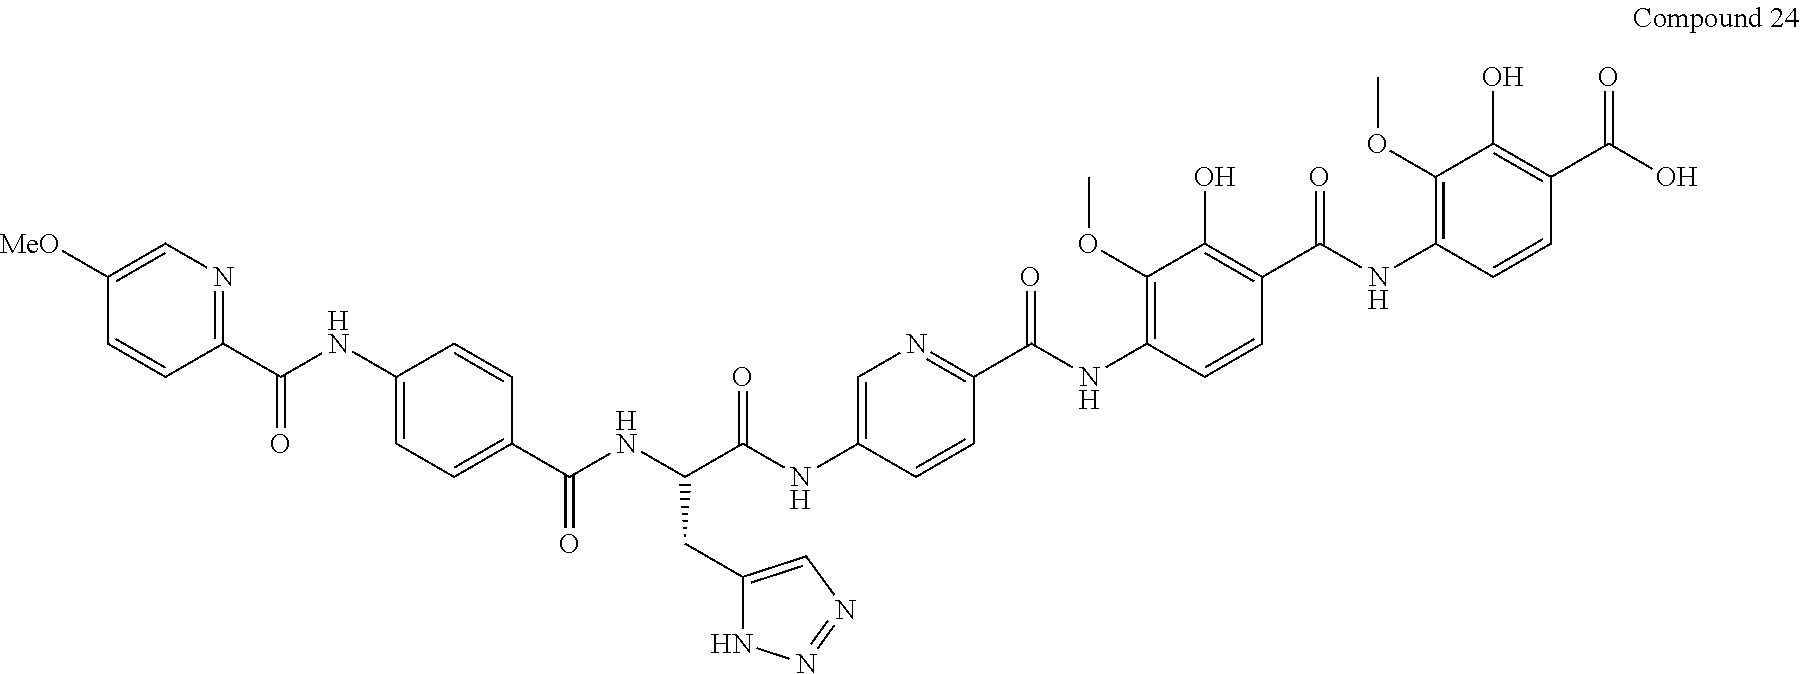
C1(CC(C(NC2=CN=C(C(NC3=C(OC)C(O)=C(C(NC4=C(OC)C(O)=C(C(=O)O)C=C4)=O)C=C3)=O)C=C2)=O)NC(C2=CC=C(NC(C3=NC=C([MeO])C=C3)=O)C=C2)=O)=CN=NN1
